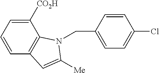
C1=CC2=C(C([CO2H])=C1)N(CC1=CC=C(Cl)C=C1)C([Me])=C2
